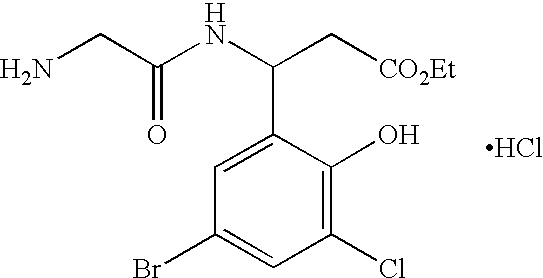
C1(Cl)=C(O)C(C(C[CO2Et])NC(CN)=O)=CC(Br)=C1.Cl
